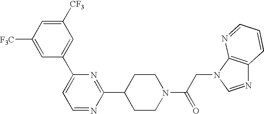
C1([CF3])=CC([F3C])=CC(C2=CC=NC(C3CCN(C(CN4C=NC5=C4N=CC=C5)=O)CC3)=N2)=C1
